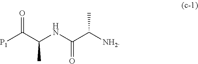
[P1]C(C(NC(C([NH2])C)=O)C)=O
